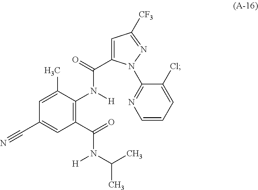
C1=C(C)C(N([H])C(=O)C2=CC([CF3])=NN2C2=NC=CC=C2Cl)=C(C(=O)N(C(C)C)[H])C=C1C#N
